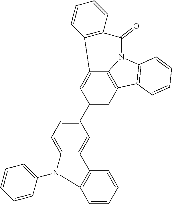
C12=CC(C3=CC=C4C(=C3)C3=C(C=CC=C3)N4C3=CC=CC=C3)=CC3=C1N(C1=C3C=CC=C1)C(=O)C1=C2C=CC=C1
